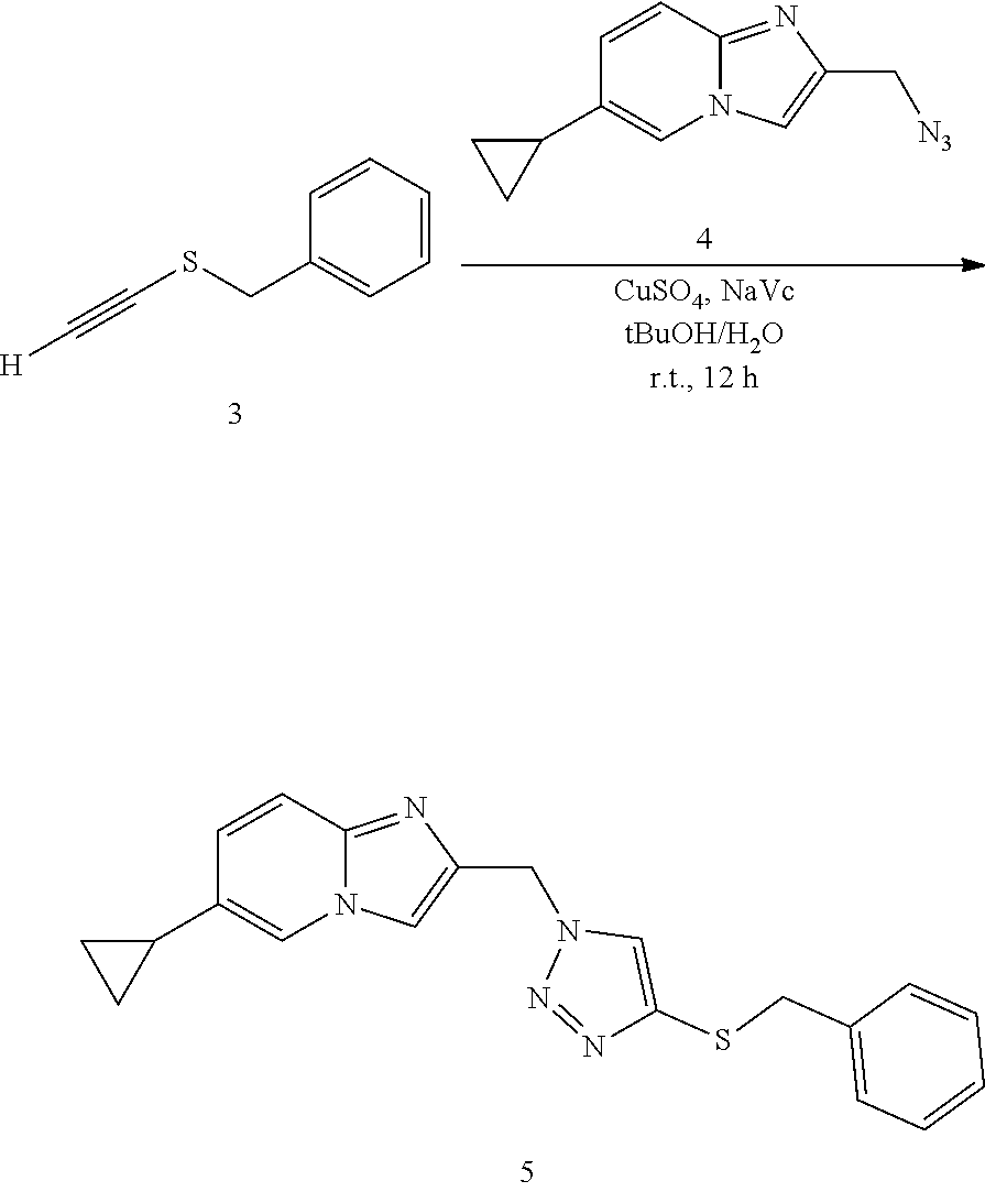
C1(C2=CN3C(=NC(CN4N=NC(SCC5=CC=CC=C5)=C4)=C3)C=C2)CC1.C1=CC=CC(CSC#C[H])=C1.C1(C2=CN3C(=NC(C[N3])=C3)C=C2)CC1
